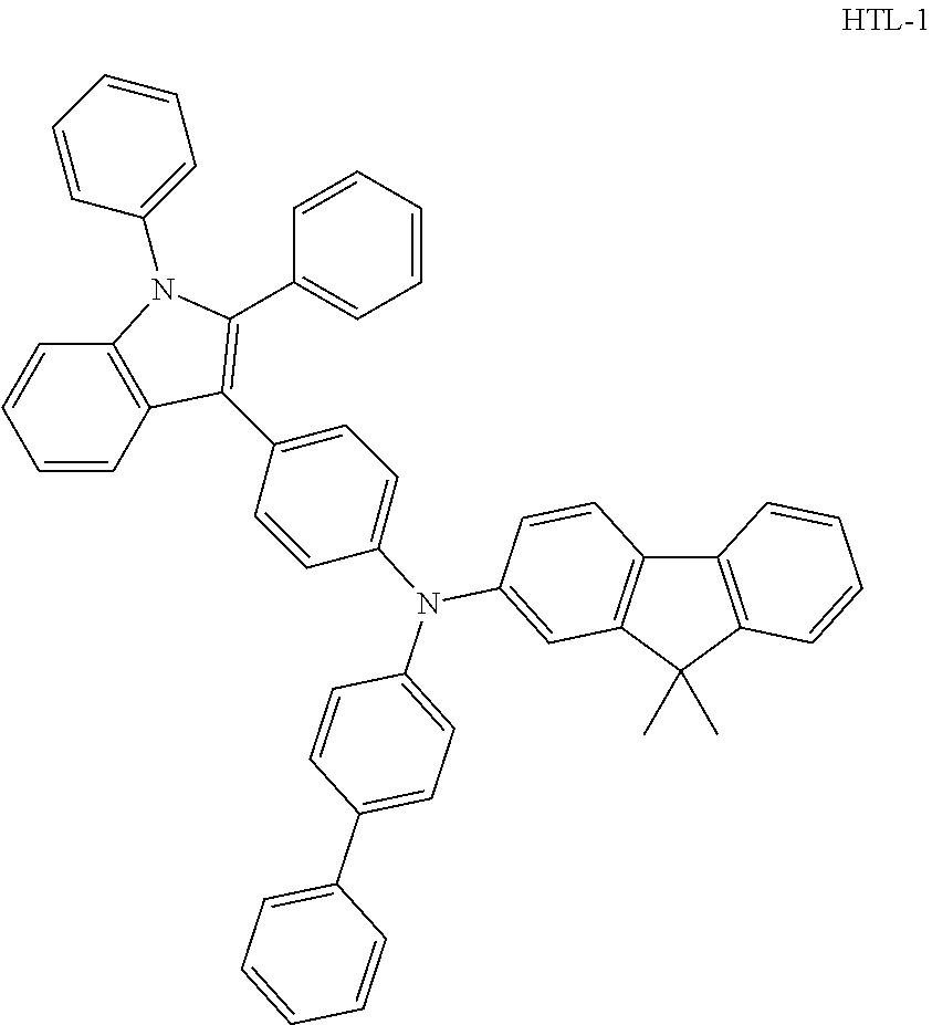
C12=C(C(C)(C)C3=C1C=CC(N(C1=CC=C(C4=CC=CC=C4)C=C1)C1=CC=C(C4=C(C5=CC=CC=C5)N(C5=CC=CC=C5)C5=C4C=CC=C5)C=C1)=C3)C=CC=C2
